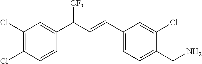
C(C1=CC=C(C=CC(C2=CC(Cl)=C(Cl)C=C2)[CF3])C=C1Cl)N
